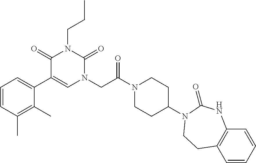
C1(C2=CC=CC(C)=C2C)=CN(CC(N2CCC(N3C(=O)NC4=C(C=CC=C4)CC3)CC2)=O)C(=O)N(CCC)C1=O
